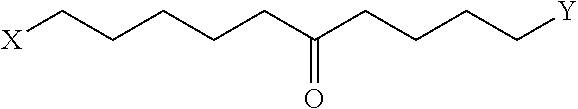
[X]CCCCCC(CCCC[Y])=O
